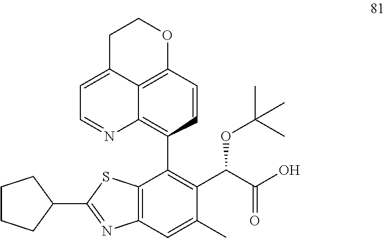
C12=C3C=CC(C4=C(C(C(O)=O)OC(C)(C)C)C(C)=CC5=C4SC(C4CCCC4)=N5)=C1N=CC=C2CCO3
